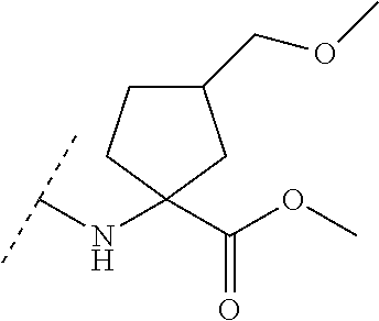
C(NC1(C(OC)=O)CC(COC)CC1)(C)C
